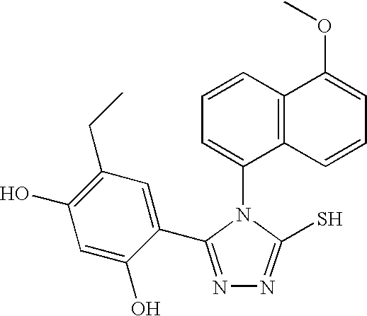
C1(N2C(S)=NN=C2C2=CC(CC)=C(O)C=C2O)=CC=CC2=C1C=CC=C2OC
